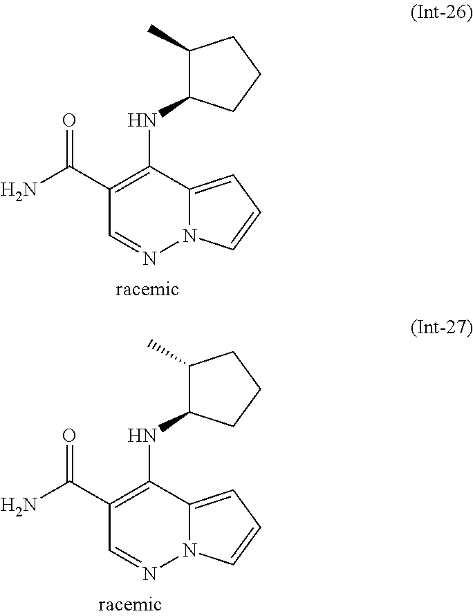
C1(C(N)=O)=C(NC2C(C)CCC2)C2=CC=CN2N=C1.C1(C(N)=O)=C(NC2C(C)CCC2)C2=CC=CN2N=C1
